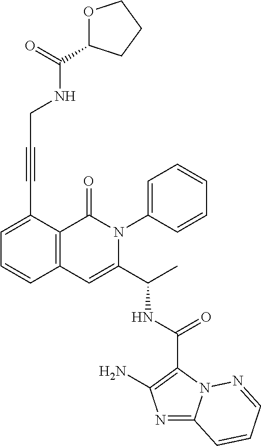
C1(C(NC(C2=CC3=C(C(=O)N2C2=CC=CC=C2)C(C#CCNC(=O)C2OCCC2)=CC=C3)C)=O)=C(N)N=C2N1N=CC=C2
